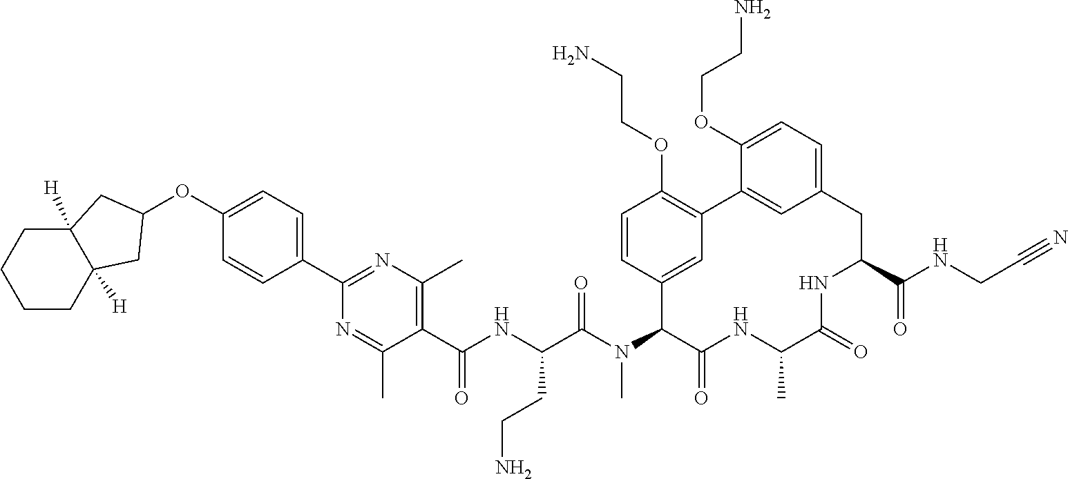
C1(C(NC(C(N(C2C(=O)NC(C)C(=O)NC(C(NCC#N)=O)CC3=CC=C(OCCN)C(=C3)C3=C(OCCN)C=CC2=C3)C)=O)CCN)=O)=C(C)N=C(C2=CC=C(OC3CC4([H])C([H])(C3)CCCC4)C=C2)N=C1C
